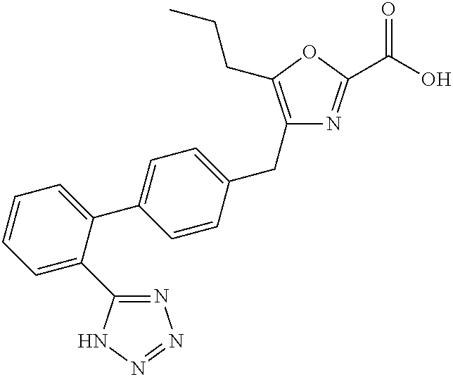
C1(CC2=C(CCC)OC(C(O)=O)=N2)=CC=C(C2=CC=CC=C2C2=NN=NN2)C=C1
